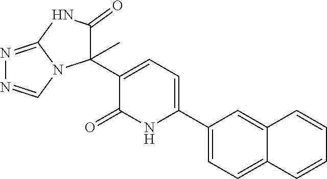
C1(C2=CC=C(C3(C)N4C=NN=C4NC3=O)C(=O)N2)=CC=C2C(=C1)C=CC=C2
